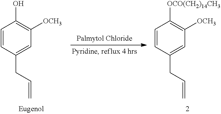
C1=CC(CC=C)=CC([OCH3])=C1O.C1=CC(CC=C)=CC([OCH3])=C1[OCO(CH2)14CH3]
